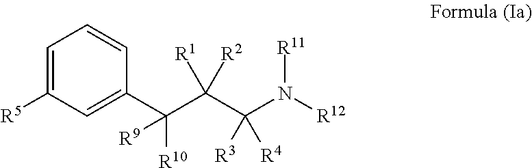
C1([R5])=CC=CC(C(C(C(N([R12])[R11])([R4])[R3])([R1])[R2])([R10])[R9])=C1
